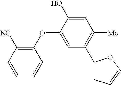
C1([NC])=C(OC2=CC(C3=CC=CO3)=C([Me])C=C2O)C=CC=C1
